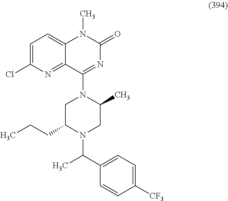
C1=C([CF3])C=CC(C(C)N2C(CCC)CN(C3=NC(=O)N(C)C4=CC=C(Cl)N=C43)C(C)C2)=C1
